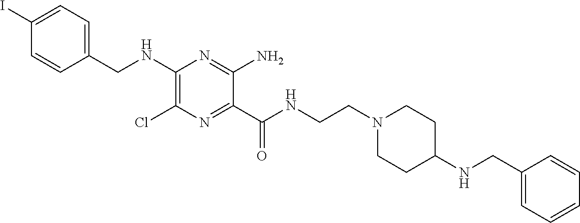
C1=C(I)C=CC(CNC2=C(Cl)N=C(C(NCCN3CCC(NCC4=CC=CC=C4)CC3)=O)C(N)=N2)=C1
